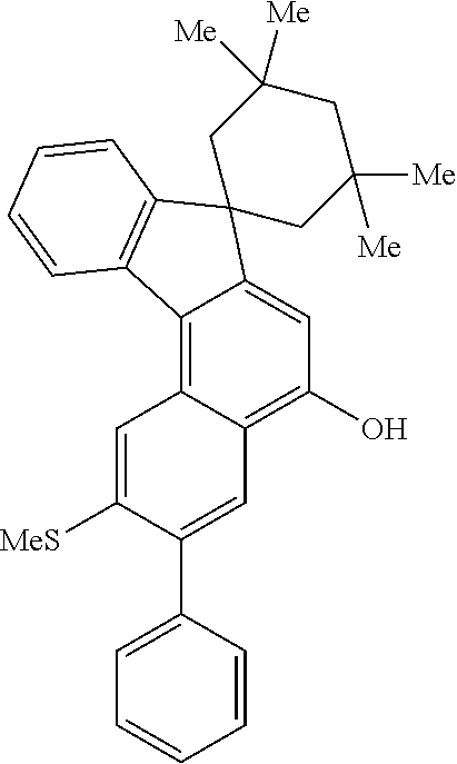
C12=C3C(=C(O)C=C1C1(C4=C2C=CC=C4)CC([Me])([Me])CC([Me])([Me])C1)C=C(C1=CC=CC=C1)C([MeS])=C3
